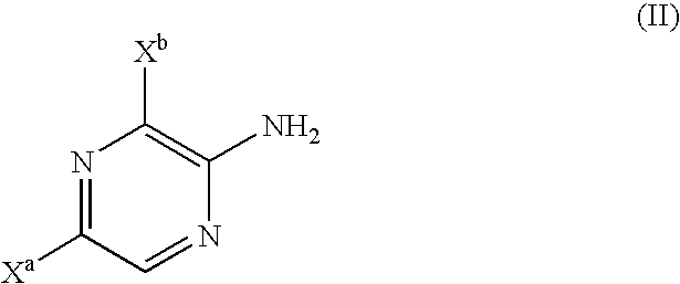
N1=C([Xa])C=NC(N)=C1[Xb]
